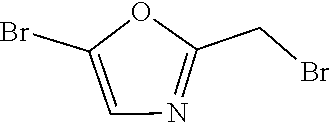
C1=C(Br)OC(CBr)=N1
